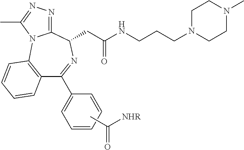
C12=C(C=CC=C1)N1C(=NN=C1C)C(CC(NCCCN1CCN(C)CC1)=O)N=C2C1=CC=CC=C1.CC([NHR])=O
